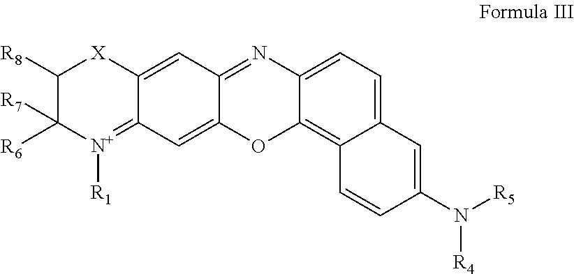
[R4]N(C1=CC2=CC=C3N=C4C=C5C(=[N+]([R1])C([R6])([R7])C([R8])[X]5)C=C4OC3=C2C=C1)[R5]
